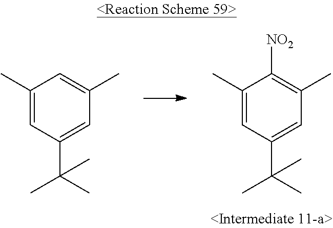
C1(C)=CC(C(C)(C)C)=CC(C)=C1[NO2].C1(C)=CC(C(C)(C)C)=CC(C)=C1
